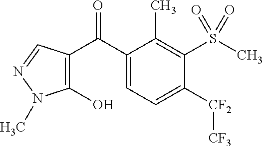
C1(C(C2=C(O)N(C)N=C2)=O)=CC=C([CF2][CF3])C(S(C)(=O)=O)=C1C
